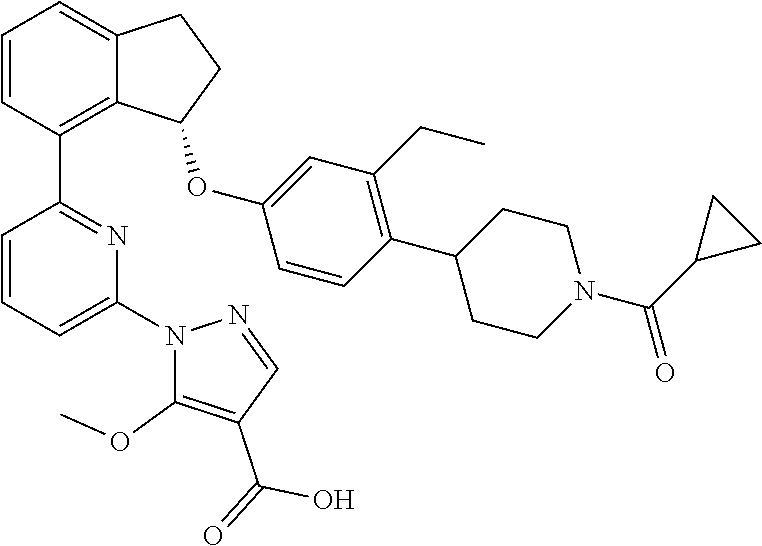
C1=CC(C2=NC(N3C(OC)=C(C(=O)O)C=N3)=CC=C2)=C2C(=C1)CCC2OC1=CC(CC)=C(C2CCN(C(C3CC3)=O)CC2)C=C1
